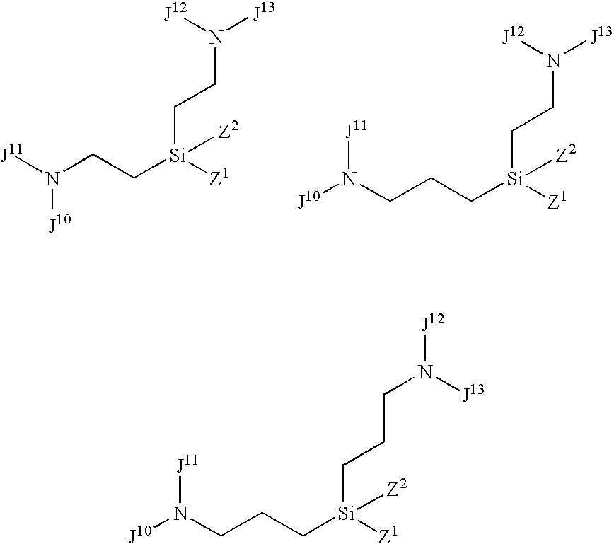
[J11]N(CC[Si]([Z1])(CCN([J13])[J12])[Z2])[J10].N(CCC[Si]([Z1])(CCN([J13])[J12])[Z2])([J10])[J11].N(CCC[Si]([Z1])(CCCN([J12])[J13])[Z2])([J10])[J11]
